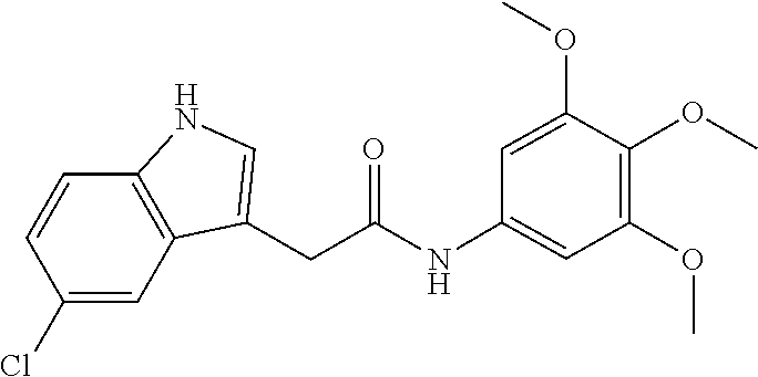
C1(Cl)=CC2=C(C=C1)NC=C2CC(NC1=CC(OC)=C(OC)C(OC)=C1)=O
